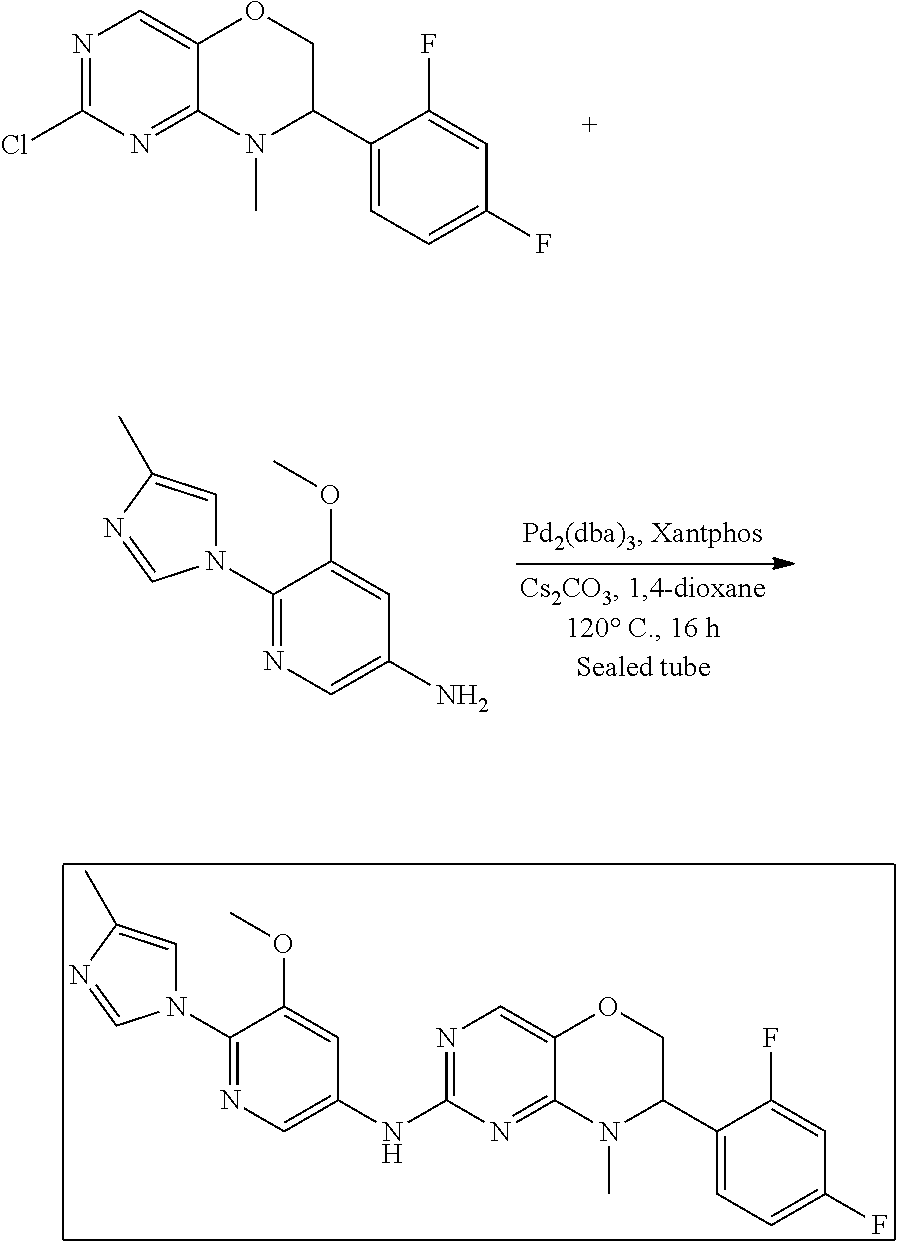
C1(N2C=C(C)N=C2)=NC=C(N)C=C1OC.N1=C(Cl)N=C2C(=C1)OCC(C1=CC=C(F)C=C1F)N2C.C1(N2C=C(C)N=C2)=NC=C(NC2=NC=C3C(=N2)N(C)C(C2=CC=C(F)C=C2F)CO3)C=C1OC
